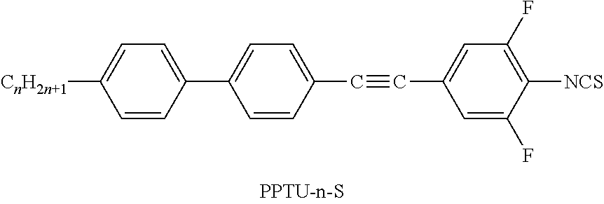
C1=C(F)C([NCS])=C(F)C=C1C#CC1=CC=C(C2=CC=C([CnH2n+1])C=C2)C=C1
